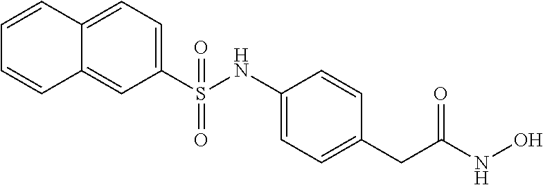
C1(S(NC2=CC=C(CC(NO)=O)C=C2)(=O)=O)=CC=C2C(=C1)C=CC=C2
